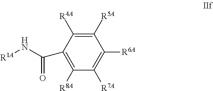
C1([R4A])=C([R5A])C([R6A])=C([R7A])C([R8A])=C1C(N[R1A])=O
